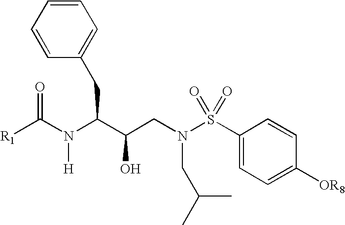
[R1]C(N(C(C(CN(S(C1=CC=C([OR8])C=C1)(=O)=O)CC(C)C)O)CC1=CC=CC=C1)[H])=O
